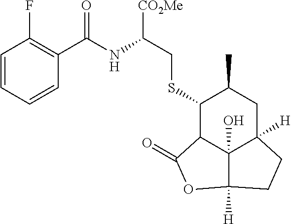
[CO2Me]C(CSC1C2C3(O)C([H])(CC1C)CCC3([H])OC2=O)NC(C1=C(F)C=CC=C1)=O
